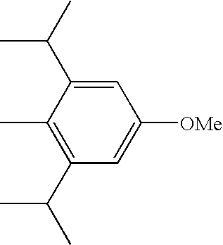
C1(C(C)C)=C(C)C(C(C)C)=CC([OMe])=C1
